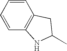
C1=CC2=C(C=C1)CC(C)N2
